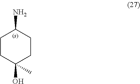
C1CC(O)(C)CCC1N
